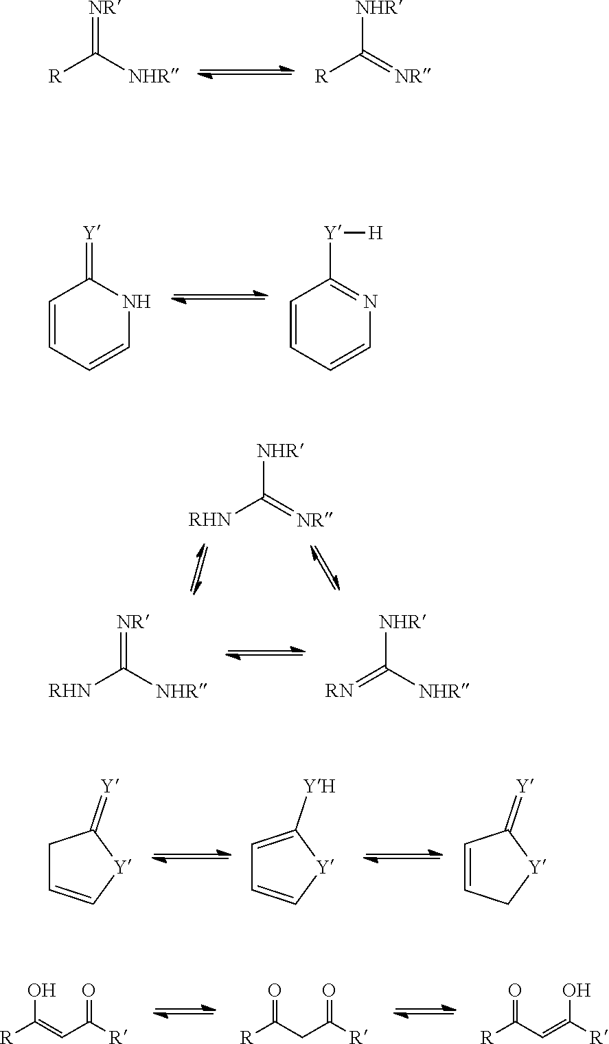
[NR]=C([NHR])[R].[NHR]C(=[NR])[R].C1=CC=CNC1=[Y].C1=CC=CN=C1[Y][H].[NHR]C(=[NR])[RHN].[NR]=C([NHR])[RHN].[NHR]C([NHR])=[RN].C1C=C[Y]C1=[Y].C1=C([YH])[Y]C=C1.C1=CC[Y]C1=[Y].[R]C(=CC([R])=O)O.[R]C(CC([R])=O)=O.[R]C(C=C([R])O)=O
